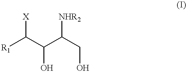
[R1]C(C(C(CO)[NHR2])O)[X]
